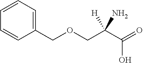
C1=CC=C(COCC(C(=O)O)([H])N)C=C1
